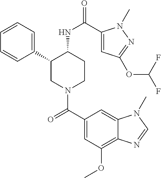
C1=CC=C(C2CN(C(C3=CC(OC)=C4C(=C3)N(C)C=N4)=O)CCC2NC(=O)C2=CC(OC(F)F)=NN2C)C=C1
